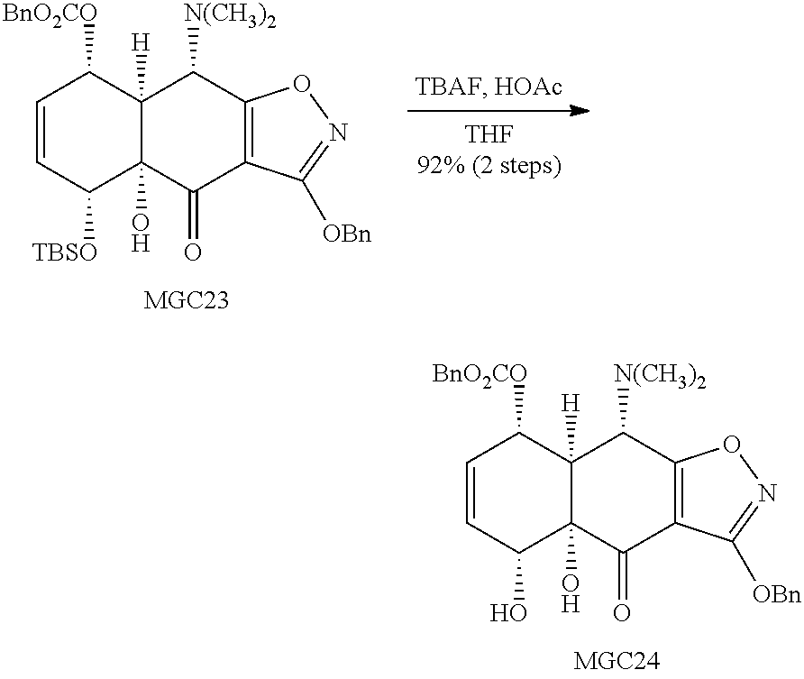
C1=CC([TBSO])C2(O)C([H])(C1[BnO2CO])C([N(CH3)2])C1=C(C2=O)C([OBn])=NO1.C1=CC(O)C2(O)C([H])(C1[BnO2CO])C([N(CH3)2])C1=C(C2=O)C([OBn])=NO1
